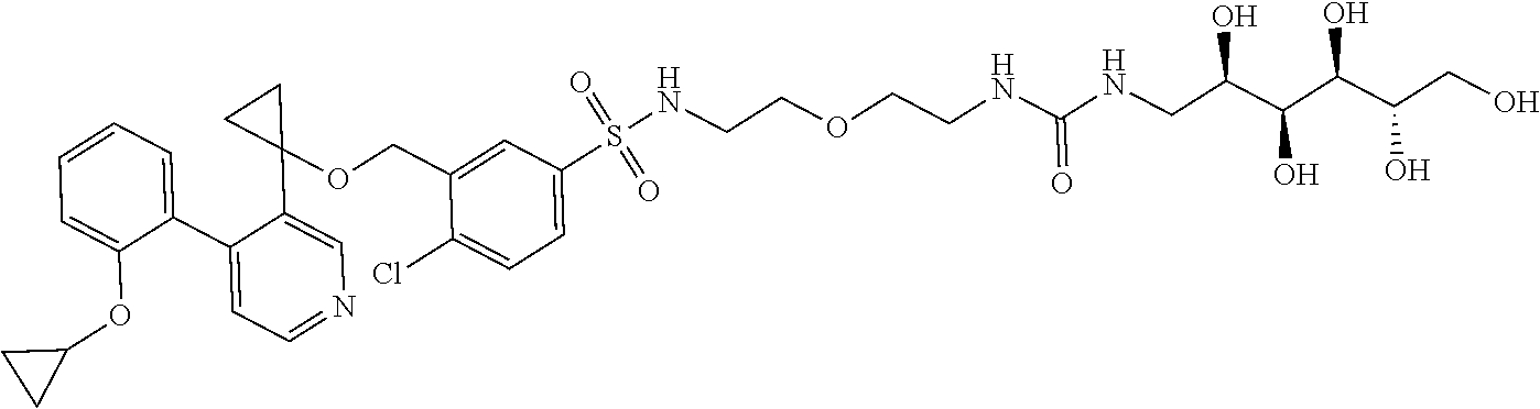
C1(C2=CC=NC=C2C2(OCC3=CC(S(NCCOCCNC(NCC(C(C(C(CO)O)O)O)O)=O)(=O)=O)=CC=C3Cl)CC2)=CC=CC=C1OC1CC1
